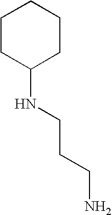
C1CC(NCCCN)CCC1
